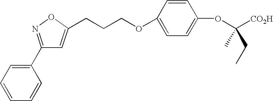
O(C1=CC=C(OC([CO2H])(C)CC)C=C1)CCCC1=CC(C2=CC=CC=C2)=NO1
